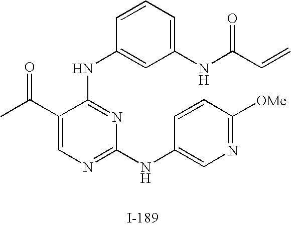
C1(C(C)=O)=CN=C(NC2=CN=C([OMe])C=C2)N=C1NC1=CC(NC(C=C)=O)=CC=C1
